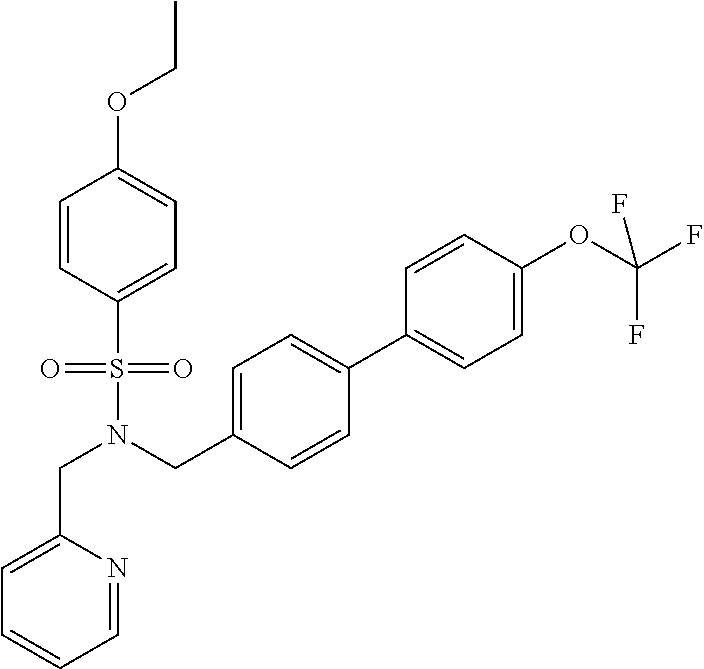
C(N(CC1=CC=C(C2=CC=C(OC(F)(F)F)C=C2)C=C1)S(=O)(=O)C1=CC=C(OCC)C=C1)C1=CC=CC=N1
